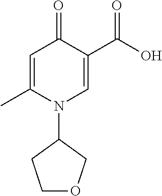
C1=C(C)N(C2CCOC2)C=C(C(=O)O)C1=O
